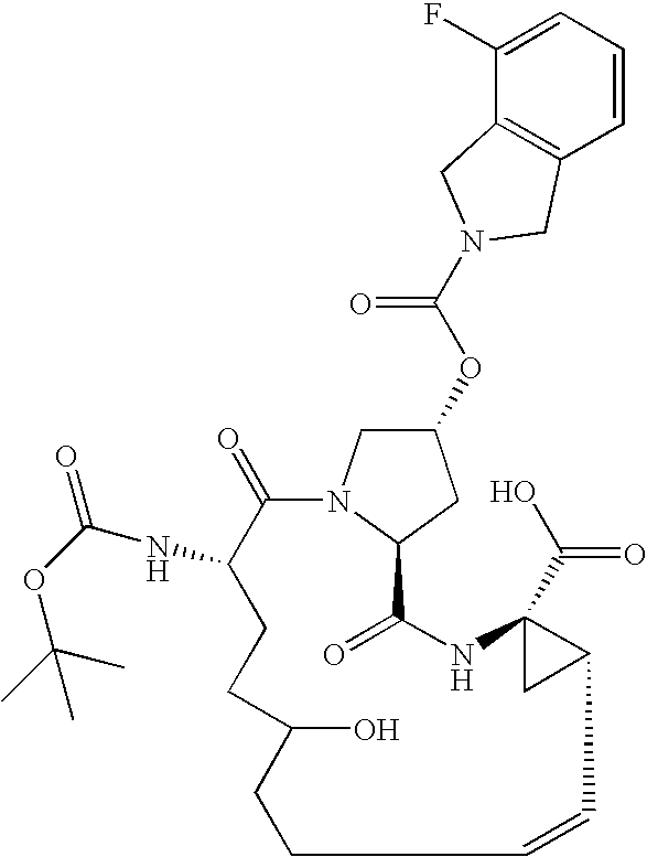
C1(=O)C(NC(=O)OC(C)(C)C)CCC(O)CCC=CC2C(C(O)=O)(NC(=O)C3N1CC(OC(N1CC4=C(C=CC=C4F)C1)=O)C3)C2
